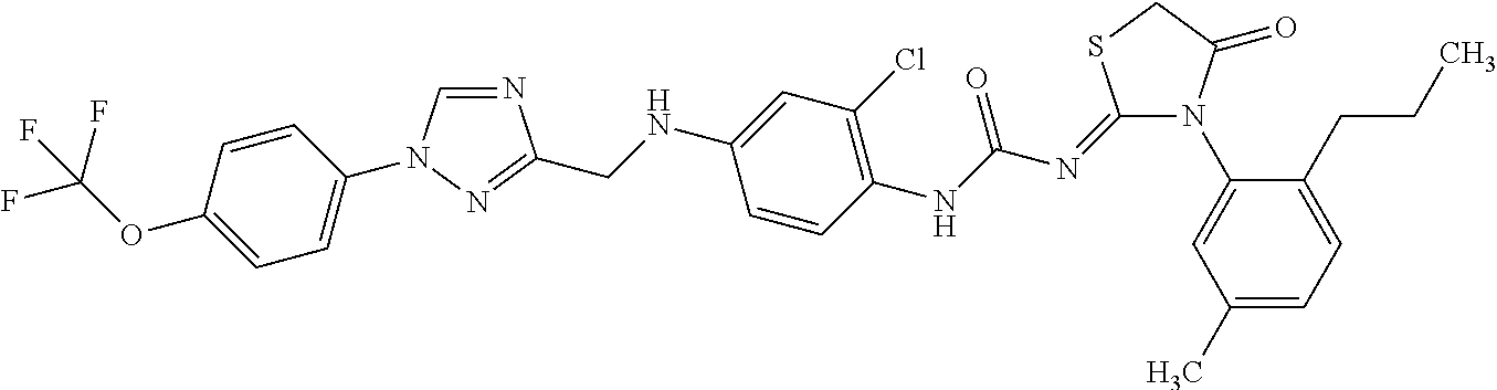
N1(C2=CC(C)=CC=C2CCC)C(=O)CSC1=NC(NC1=C(Cl)C=C(NCC2=NN(C3=CC=C(OC(F)(F)F)C=C3)C=N2)C=C1)=O
